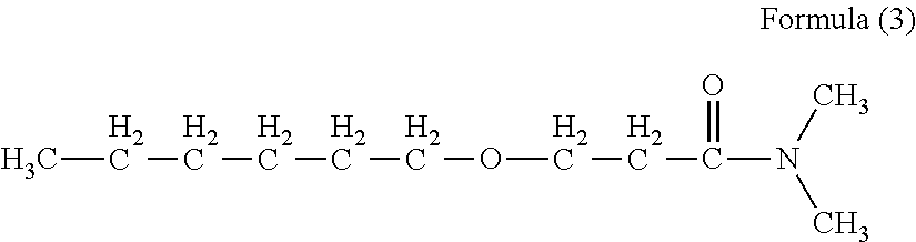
C(CCC)CCOCCC(N(C)C)=O
